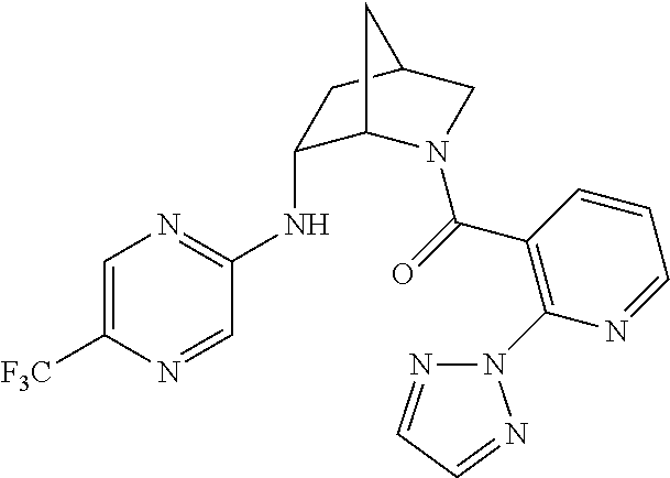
N(C1C2N(C(=O)C3=C(N4N=CC=N4)N=CC=C3)CC(C1)C2)C1=NC=C([F3C])N=C1
